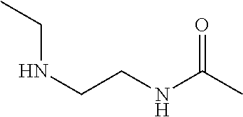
N(CCNC(C)=O)CC
